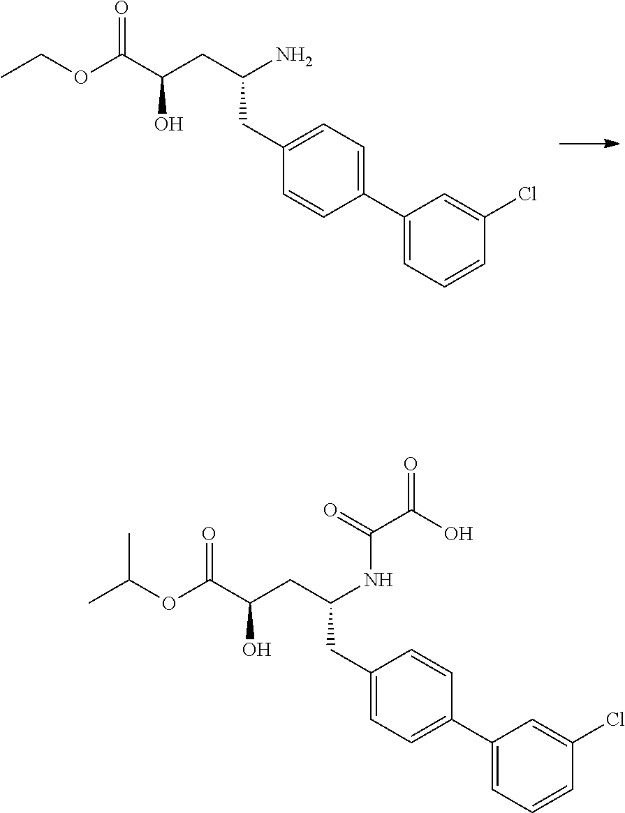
C1=C(C2=CC=CC(Cl)=C2)C=CC(CC(CC(C(OCC)=O)O)N)=C1.OC(C(=O)NC(CC1=CC=C(C2=CC=CC(Cl)=C2)C=C1)CC(C(OC(C)C)=O)O)=O
